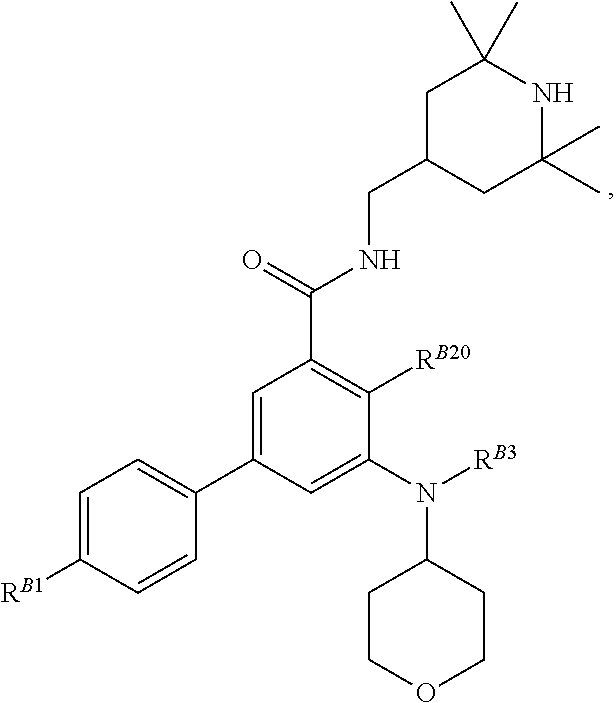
C1=C([RB1])C=CC(C2=CC(C(=O)NCC3CC(C)(C)NC(C)(C)C3)=C([RB20])C(N(C3CCOCC3)[RB3])=C2)=C1
